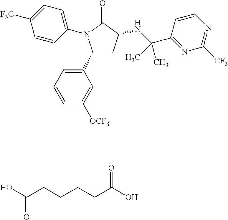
C1=CC(C(NC2CC(C3=CC=CC([OCF3])=C3)N(C3=CC=C([F3C])C=C3)C2=O)(C)C)=NC([CF3])=N1.OC(CCCCC(O)=O)=O
